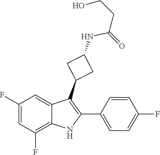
C(C(NC1CC(C2=C(C3=CC=C(F)C=C3)NC3=C(F)C=C(F)C=C23)C1)=O)CO
